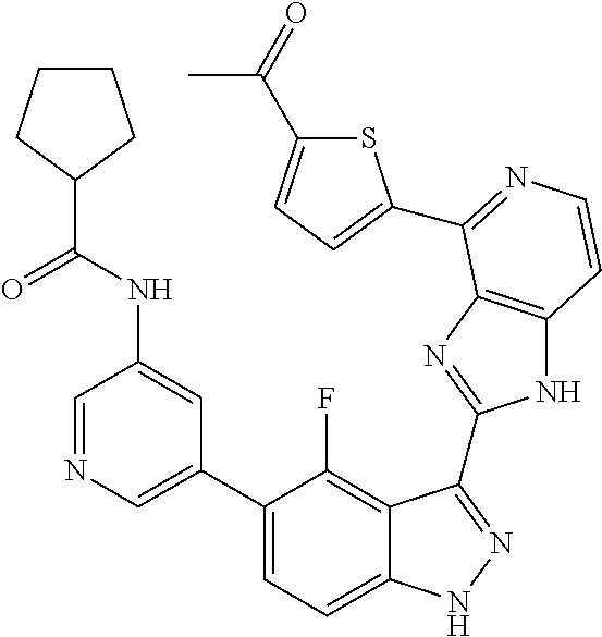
C1=C(C2=CC=C3C(=C2F)C(C2=NC4=C(N2)C=CN=C4C2=CC=C(C(C)=O)S2)=NN3)C=C(NC(=O)C2CCCC2)C=N1
